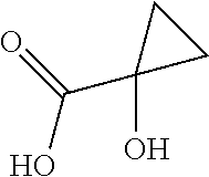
OC(C1(O)CC1)=O
